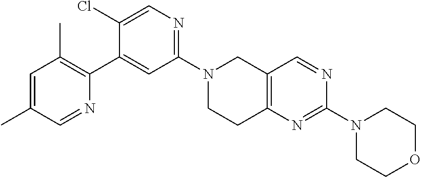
N1(C2=NC=C(Cl)C(C3=C(C)C=C(C)C=N3)=C2)CCC2=C(C1)C=NC(N1CCOCC1)=N2
